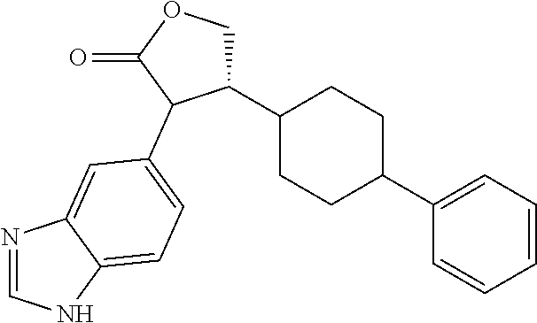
C1(C2CCC(C3=CC=CC=C3)CC2)COC(=O)C1C1=CC=C2NC=NC2=C1
